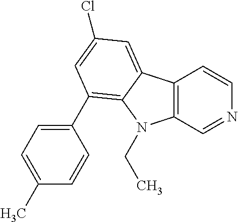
C12=C(C=NC=C1)N(CC)C1=C(C3=CC=C(C)C=C3)C=C(Cl)C=C21
